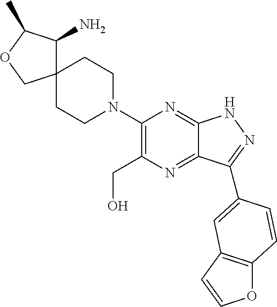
C12(CCN(C3=C(CO)N=C4C(=N3)NN=C4C3=CC4=C(OC=C4)C=C3)CC1)C(N)C(C)OC2
